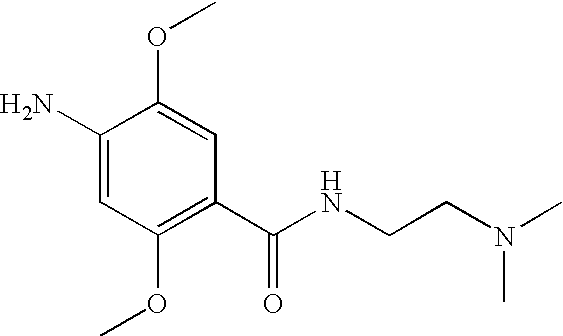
C1(N)=CC(OC)=C(C(NCCN(C)C)=O)C=C1OC
